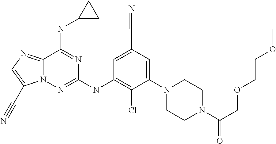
C12=NC=C(C#N)N1N=C(NC1=C(Cl)C(N3CCN(C(COCCOC)=O)CC3)=CC(C#N)=C1)N=C2NC1CC1
